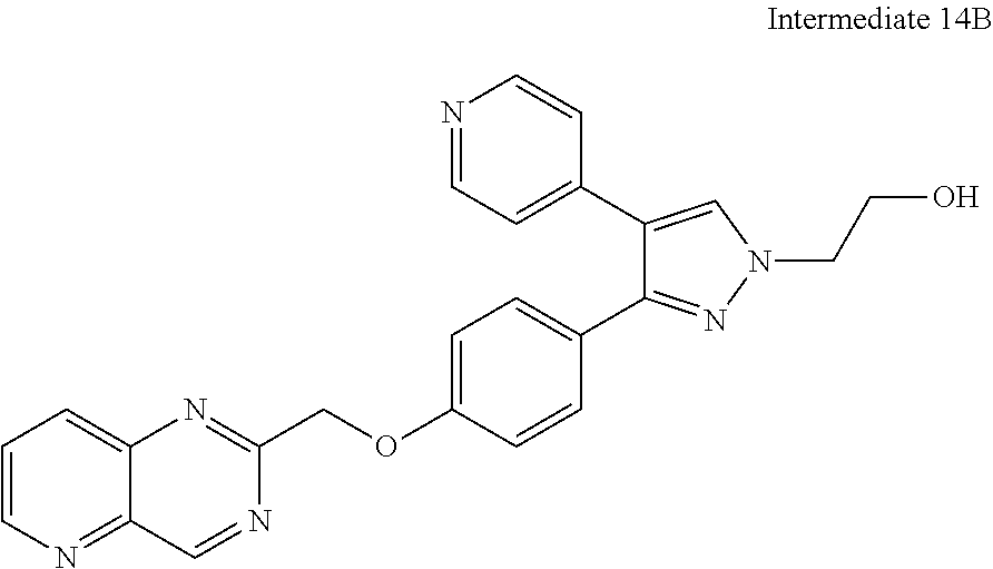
C1=CN=C2C(=C1)N=C(COC1=CC=C(C3=NN(CCO)C=C3C3=CC=NC=C3)C=C1)N=C2
